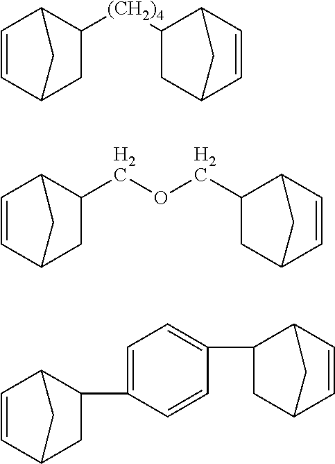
C1=CC2CC(COCC3CC4C=CC3C4)C1C2.C1=CC2CC(C3=CC=C(C4CC5C=CC4C5)C=C3)C1C2.C1=CC2CC([(CH2)4]C3CC4C=CC3C4)C1C2
